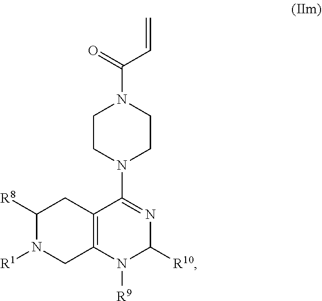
C1CN(C2=NC([R10])N([R9])C3=C2CC([R8])N([R1])C3)CCN1C(=O)C=C
